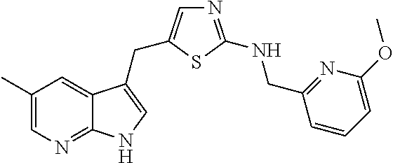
C1(C)=CN=C2C(=C1)C(CC1=CN=C(NCC3=NC(OC)=CC=C3)S1)=CN2
